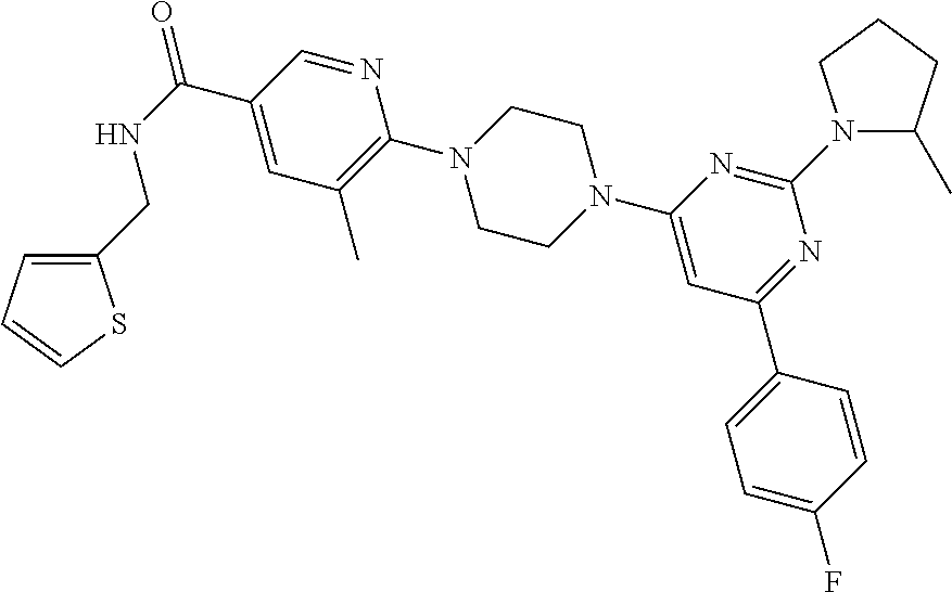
C1=C(CNC(=O)C2=CC(C)=C(N3CCN(C4=CC(C5=CC=C(F)C=C5)=NC(N5C(C)CCC5)=N4)CC3)N=C2)SC=C1
